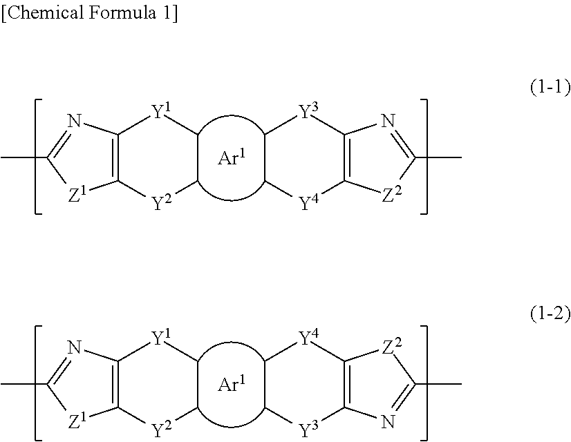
C12=C([Y2]CC[Y1]1)[Z1]C(C)=N2.C12=C([Y4]CC[Y3]1)[Z2]C(C)=N2.C12=C([Y2]CC[Y1]1)[Z1]C(C)=N2.C12=C([Y3]CC[Y4]1)N=C(C)[Z2]2
